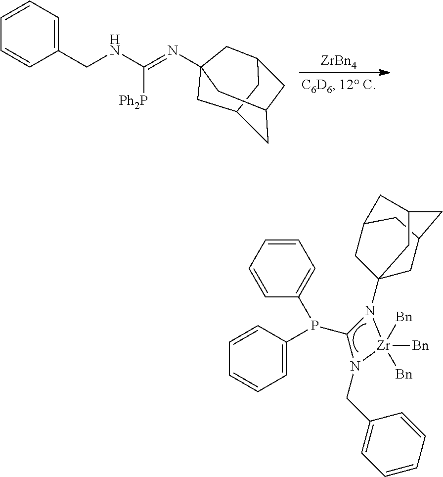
[ZrBn4].C1(CNC(=NC23CC4CC(CC(C2)C4)C3)[Ph2P])=CC=CC=C1.C1=C(P(C2N(C34CC5CC(C3)CC(C5)C4)[Zr]([Bn])([Bn])([Bn])N2CC2=CC=CC=C2)C2=CC=CC=C2)C=CC=C1
